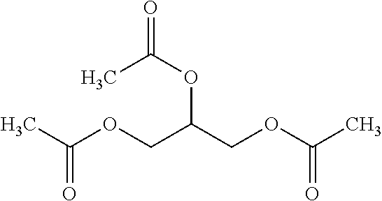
O=C(OC(COC(C)=O)COC(C)=O)C
